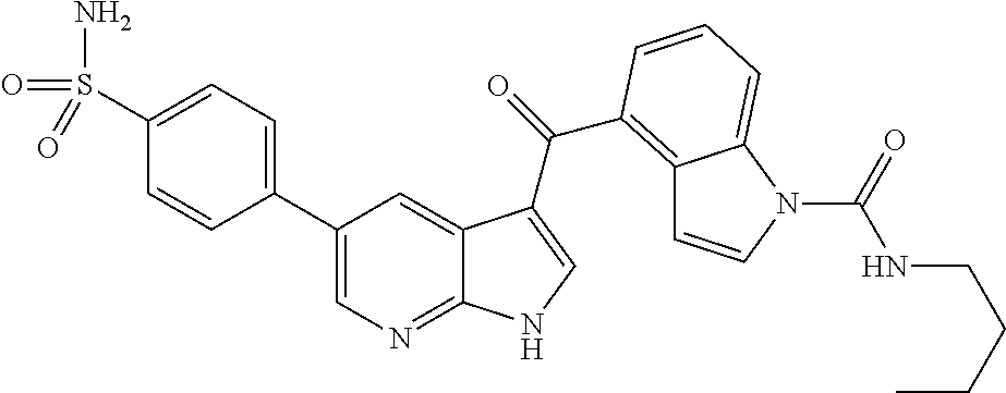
C1(C2=CN=C3C(=C2)C(C(=O)C2=C4C=CN(C(=O)NCCCC)C4=CC=C2)=CN3)=CC=C(S(=O)(N)=O)C=C1
